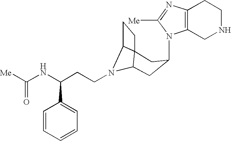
N1(C2CC3N(CCC(NC([Me])=O)C4=CC=CC=C4)C4C3(CC4)C2)C2=C(N=C1[Me])CCNC2
